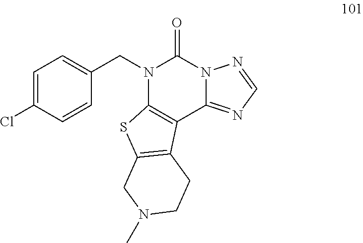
C1=C(Cl)C=CC(CN2C3=C(C4=NC=NN4C2=O)C2=C(S3)CN(C)CC2)=C1
